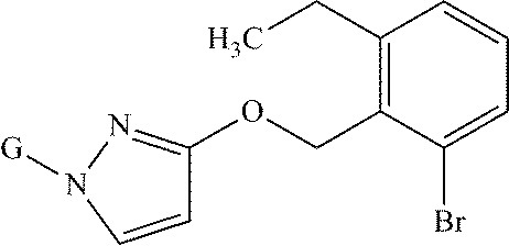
C1=CN([G])N=C1OCC1=C(CC)C=CC=C1Br
